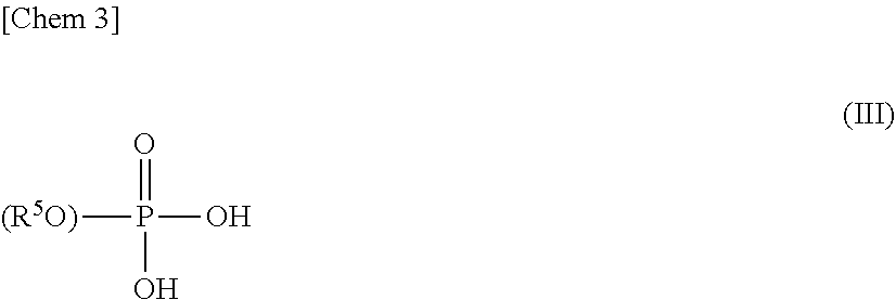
O=P(O)(O)[(R5O)]
